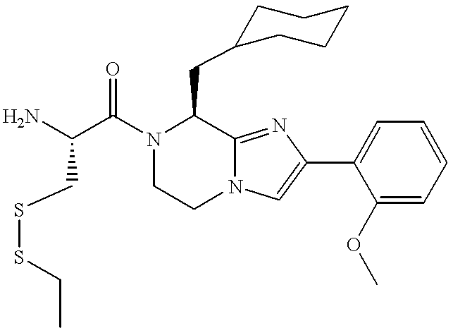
NC(C(N1C(CC2CCCCC2)C2=NC(C3=CC=CC=C3OC)=CN2CC1)=O)CSSCC
